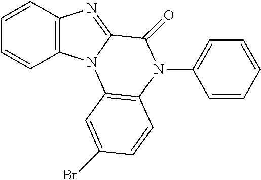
C1=CC2=C(C=C1)N1C(=N2)C(=O)N(C2=CC=CC=C2)C2=C1C=C(Br)C=C2
